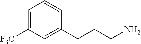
C1=CC(CCCN)=CC([F3C])=C1
